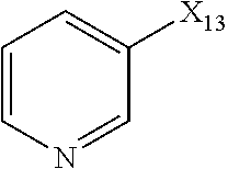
C1=CN=CC([X13])=C1
